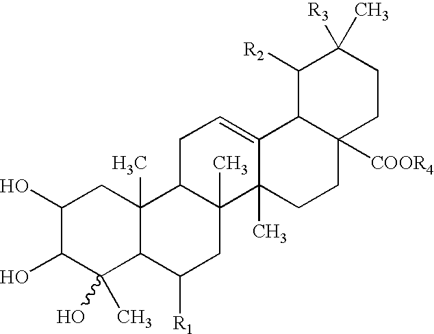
C1(O)C(O)C(C)(O)C2C(C)(C1)C1C(C)(CC2[R1])C2(C)C(=CC1)C1C([COOR4])(CC2)CCC([R3])(C)C1[R2]
